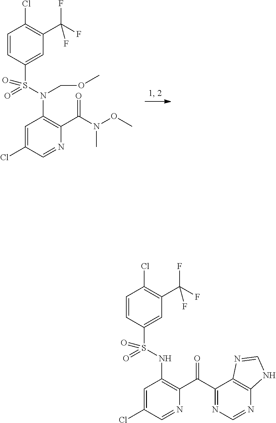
C1=CC(S(=O)(N(C2=C(C(N(OC)C)=O)N=CC(Cl)=C2)COC)=O)=CC(C(F)(F)F)=C1Cl.C1=CC(S(=O)(NC2=C(C(C3=NC=NC4=C3N=CN4)=O)N=CC(Cl)=C2)=O)=CC(C(F)(F)F)=C1Cl
